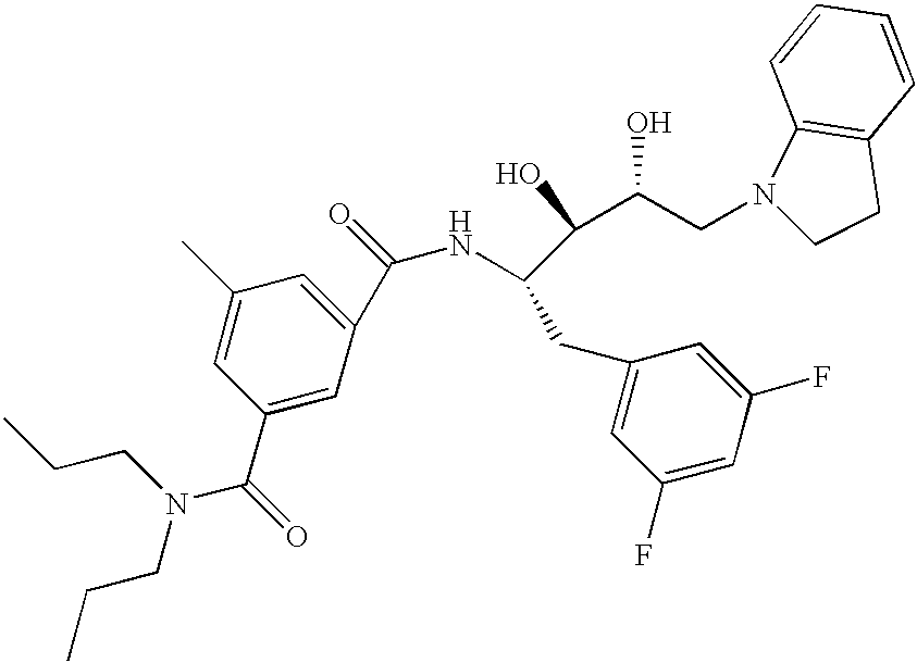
C1(C)=CC(C(=O)N(CCC)CCC)=CC(C(=O)NC(C(C(O)CN2CCC3=C2C=CC=C3)O)CC2=CC(F)=CC(F)=C2)=C1
